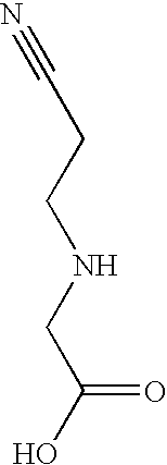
N#CCCNCC(O)=O
